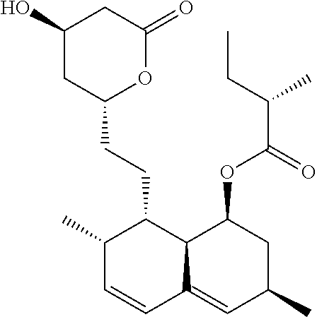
C1(O)CC(CCC2C(C)C=CC3=CC(C)CC(OC(C(CC)C)=O)C23)OC(=O)C1
